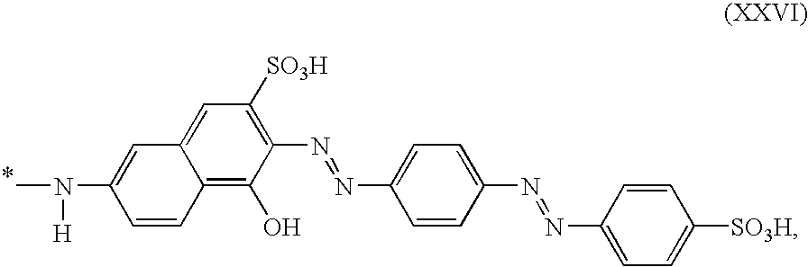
C1=C2C(=C(O)C(N=NC3=CC=C(N=NC4=CC=C([SO3H])C=C4)C=C3)=C1[SO3H])C=CC(N(C)[H])=C2
